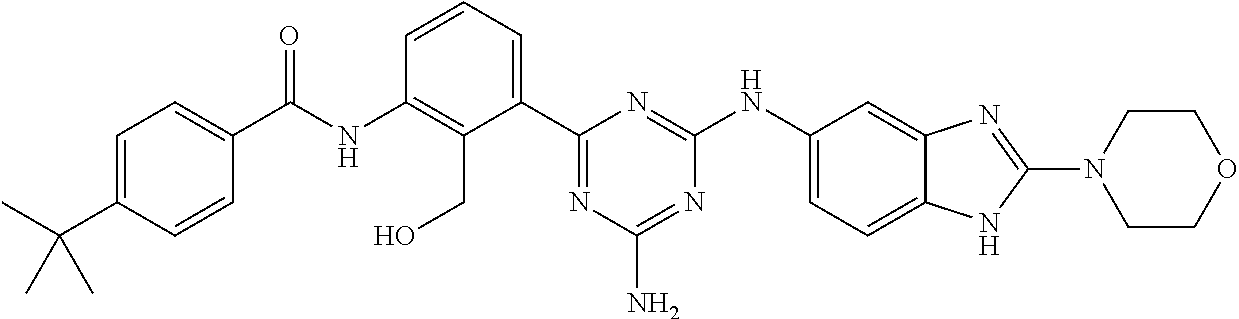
C(NC1=C(CO)C(C2=NC(N)=NC(NC3=CC=C4C(=C3)N=C(N3CCOCC3)N4)=N2)=CC=C1)(=O)C1=CC=C(C(C)(C)C)C=C1
